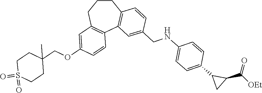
C1S(=O)(=O)CCC(COC2=CC3=C(C=C2)C2=C(CCC3)C=CC(CNC3=CC=C(C4CC4C([OEt])=O)C=C3)=C2)(C)C1
